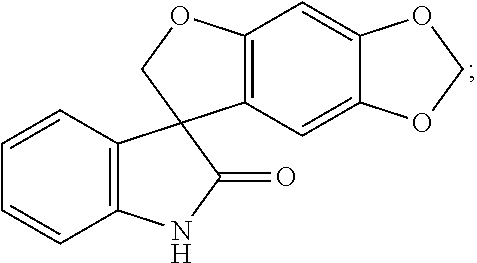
C1=CC2=C(C=C1)NC(=O)C21C2=C(OC1)C=C1C(=C2)OCO1
